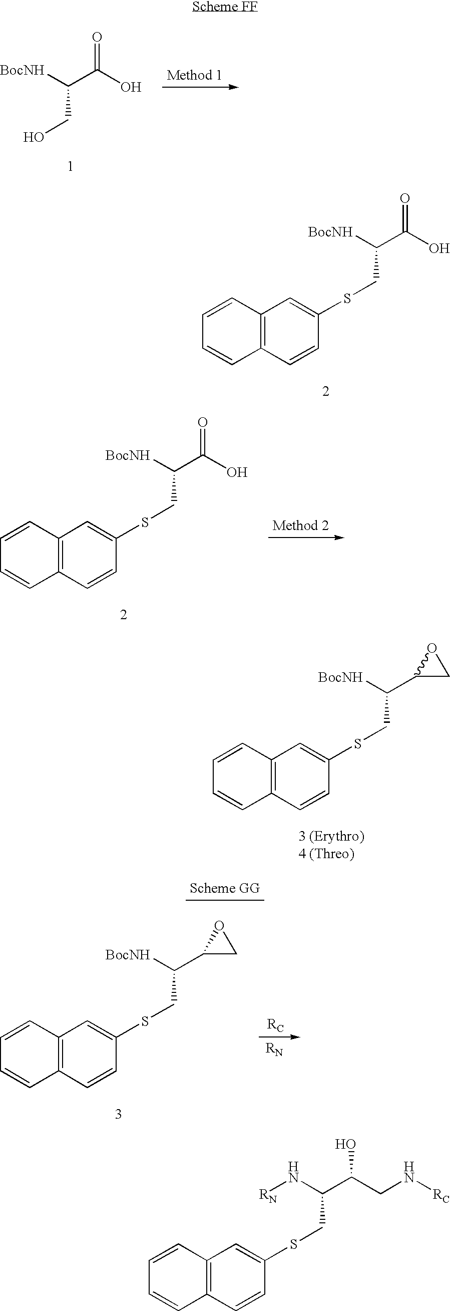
[BocNH]C(C(O)=O)CSC1=CC2=C(C=C1)C=CC=C2.[BocNH]C(C1CO1)CSC1=CC2=C(C=C1)C=CC=C2.C(C(CN[RC])O)(CSC1=CC2=C(C=C1)C=CC=C2)N[RN].[BocNH]C(C(O)=O)CO.[BocNH]C(C(O)=O)CSC1=CC2=C(C=C1)C=CC=C2.[BocNH]C(C1CO1)CSC1=CC2=C(C=C1)C=CC=C2
